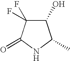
C1(O)C(F)(F)C(=O)NC1C
